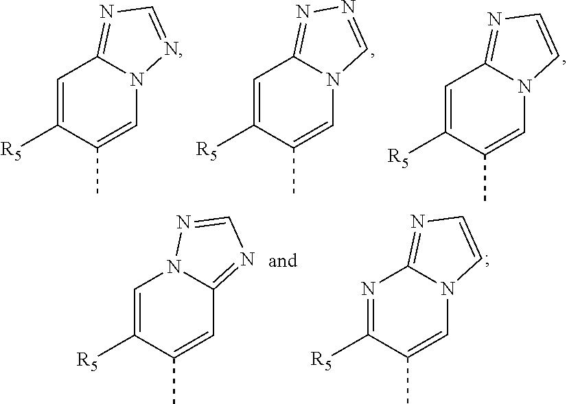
C1=C([R5])C(C)=CN2C1=NC=N2.C1=C([R5])C(C)=CN2C1=NN=C2.C1=C([R5])C(C)=CN2C1=NC=C2.C1=C([R5])C(C)=CC2=NC=NN12.N1=C([R5])C(C)=CN2C1=NC=C2
